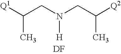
C(CN(CC([Q2])C)[H])([Q1])C.[DF]
